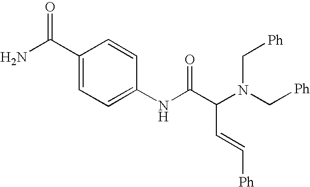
[Ph]C=CC(C(NC1=CC=C(C(N)=O)C=C1)=O)N(C[Ph])C[Ph]
